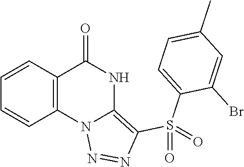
C1=CC2=C(C=C1)C(=O)NC1=C(S(C3=CC=C(C)C=C3Br)(=O)=O)N=NN21
